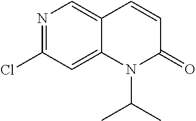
N1=C(Cl)C=C2C(=C1)C=CC(=O)N2C(C)C
